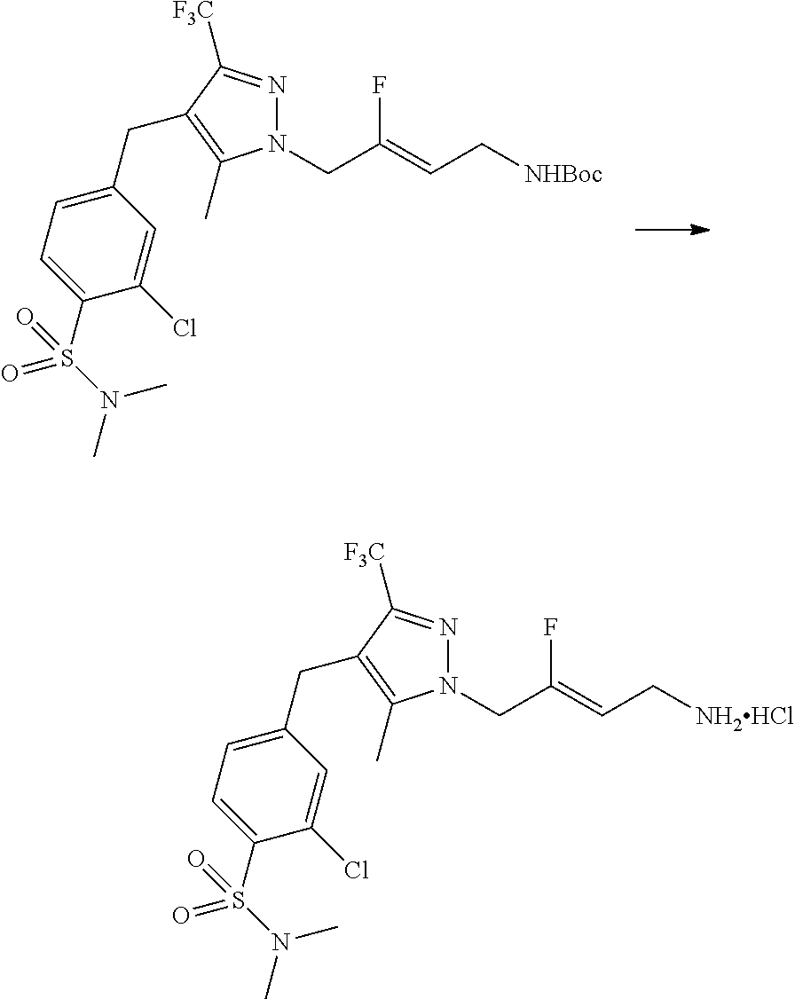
N1(CC(=CC[NHBoc])F)N=C([F3C])C(CC2=CC=C(S(N(C)C)(=O)=O)C(Cl)=C2)=C1C.N1(CC(=CC[NH2HCl])F)N=C([F3C])C(CC2=CC=C(S(N(C)C)(=O)=O)C(Cl)=C2)=C1C
